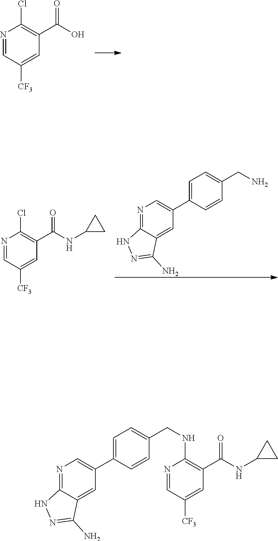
C1=C(C2=CN=C3C(=C2)C(N)=NN3)C=CC(CNC2=C(C(NC3CC3)=O)C=C([CF3])C=N2)=C1.N1=CC([CF3])=CC(C(O)=O)=C1Cl.C1=C(C2=CN=C3C(=C2)C(N)=NN3)C=CC(CN)=C1.N1=CC([CF3])=CC(C(NC2CC2)=O)=C1Cl
